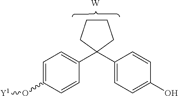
[W].C1=C(O[Y1])C=CC(C2(C3=CC=C(O)C=C3)CCCC2)=C1
